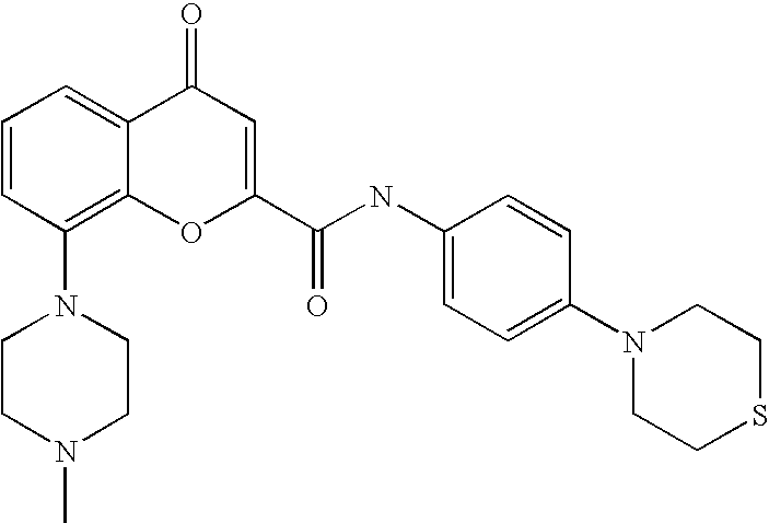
C1=CC(N2CCN(C)CC2)=C2C(=C1)C(=O)C=C(C(NC1=CC=C(N3CCSCC3)C=C1)=O)O2
